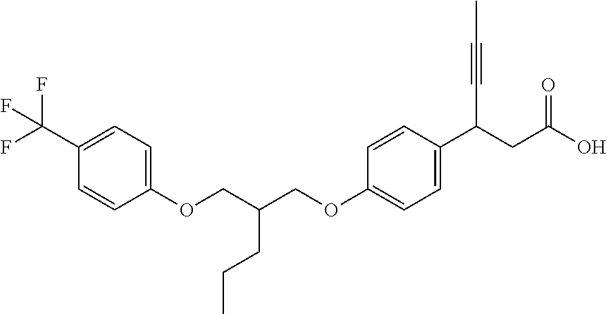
C1(OCC(COC2=CC=C(C(CC(O)=O)C#CC)C=C2)CCC)=CC=C(C(F)(F)F)C=C1
